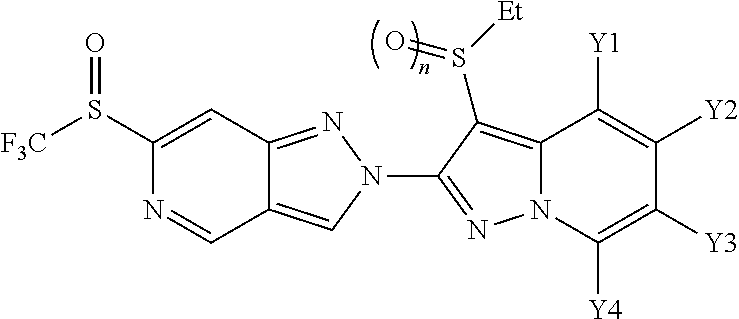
C1(S([F3C])=O)=CC2=NN(C3=NN4C(=C3S([Et])=O)C([Y1])=C([Y2])C([Y3])=C4[Y4])C=C2C=N1
